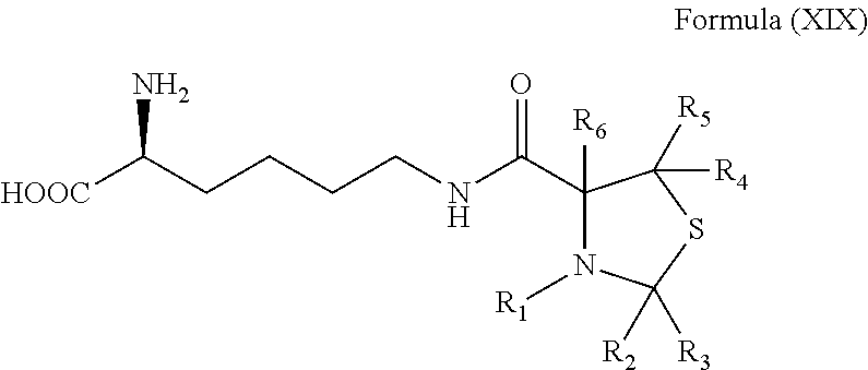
[HOOC]C(CCCCNC(C1([R6])N([R1])C([R3])([R2])SC1([R4])[R5])=O)N
